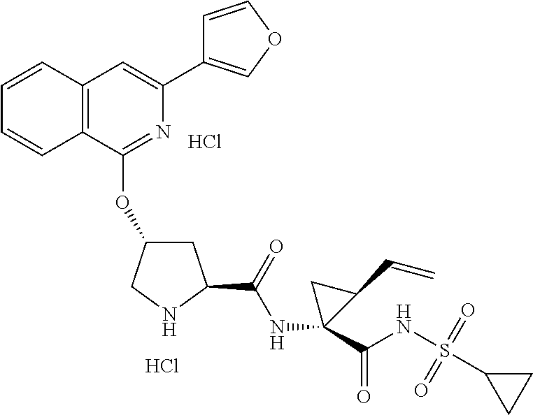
N1C(C(=O)NC2(C(NS(C3CC3)(=O)=O)=O)C(C=C)C2)CC(OC2=NC(C3=COC=C3)=CC3=C2C=CC=C3)C1.Cl.Cl
